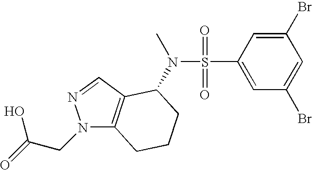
N1(CC(O)=O)C2=C(C=N1)C(N(S(=O)(=O)C1=CC(Br)=CC(Br)=C1)C)CCC2
